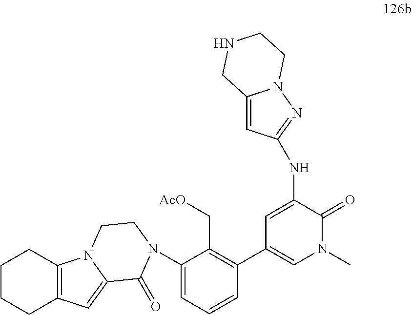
C1=C(NC2=NN3C(=C2)CNCC3)C(=O)N(C)C=C1C1=C(C[AcO])C(N2C(=O)C3=CC4=C(N3CC2)CCCC4)=CC=C1
